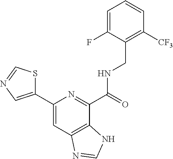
C1(C2=CC3=C(C(C(NCC4=C([CF3])C=CC=C4F)=O)=N2)NC=N3)=CN=CS1
